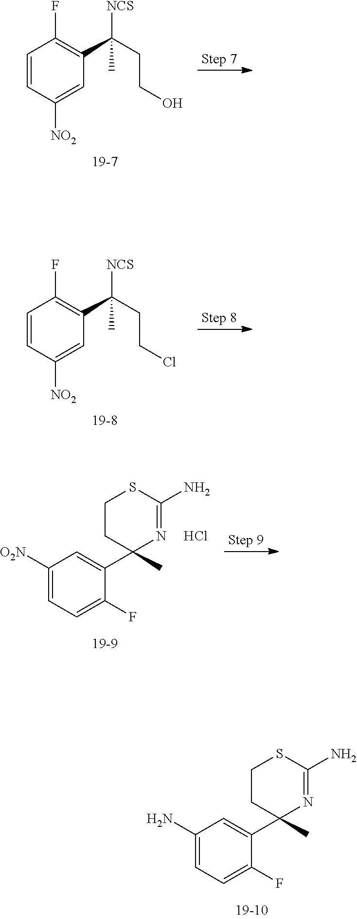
C1=CC([NO2])=CC(C(CCO)([NCS])C)=C1F.C1=CC([NO2])=CC(C(CCCl)([NCS])C)=C1F.C1([O2N])=CC=C(F)C(C2(C)N=C(N)SCC2)=C1.Cl.C1(N)=CC=C(F)C(C2(C)N=C(N)SCC2)=C1
